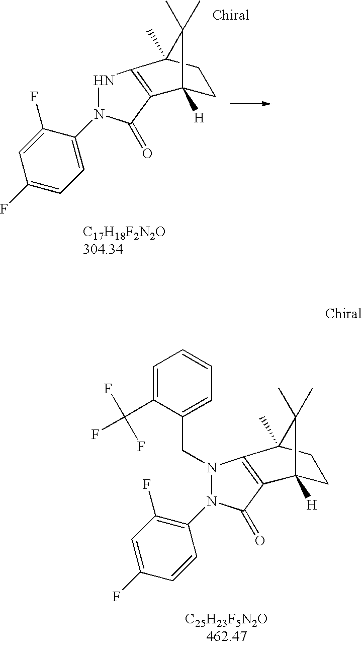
C1C2([H])C(C)(C)C(C)(C1)C1=C2C(=O)N(C2=CC=C(F)C=C2F)N1.C1C2([H])C(C)(C)C(C)(C1)C1=C2C(=O)N(C2=C(F)C=C(F)C=C2)N1CC1=CC=CC=C1C(F)(F)F
